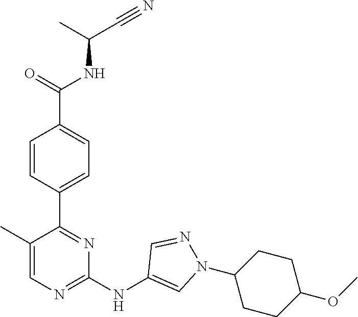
C(C(NC(C1=CC=C(C2=NC(NC3=CN(C4CCC(OC)CC4)N=C3)=NC=C2C)C=C1)=O)C)#N
